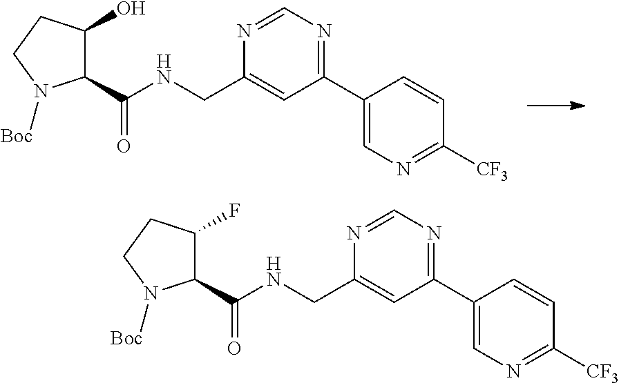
C1(C2=NC=NC(CNC(C3C(O)CCN3[Boc])=O)=C2)=CN=C([CF3])C=C1.C1(C2=NC=NC(CNC(C3C(F)CCN3[Boc])=O)=C2)=CN=C([CF3])C=C1
